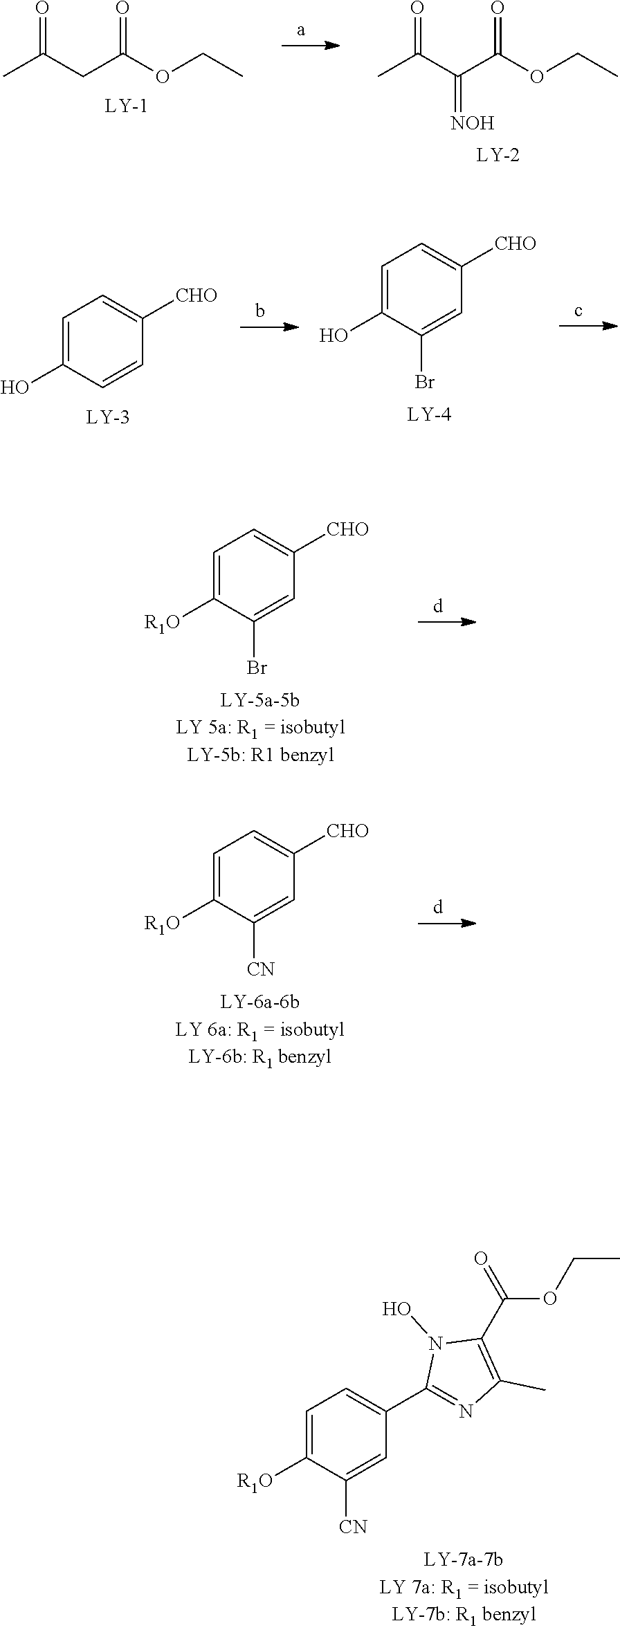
CC(CC(OCC)=O)=O.CC(C(C(OCC)=O)=[NOH])=O.C1=C([R1O])C([CN])=CC(C2=NC(C)=C(C(=O)OCC)N2O)=C1.C1=C(O)C(Br)=CC([CHO])=C1.C1=C(O)C=CC([CHO])=C1.C1=C([R1O])C(Br)=CC([CHO])=C1.C1=C([R1O])C([CN])=CC([CHO])=C1
